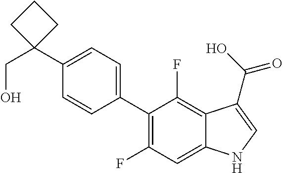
C1(C2=CC=C(C3=C(F)C=C4C(=C3F)C(C(O)=O)=CN4)C=C2)(CO)CCC1
